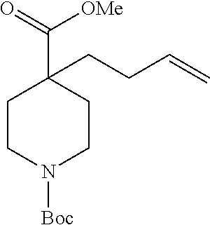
C1CN([Boc])CCC1(C([OMe])=O)CCC=C
